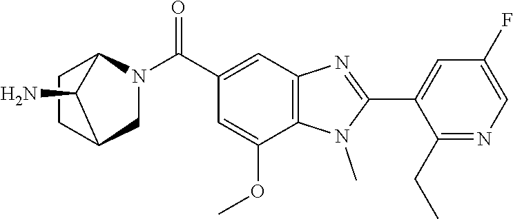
C1(C2=NC3=C(N2C)C(OC)=CC(C(N2CC4CCC2C4N)=O)=C3)=CC(F)=CN=C1CC
